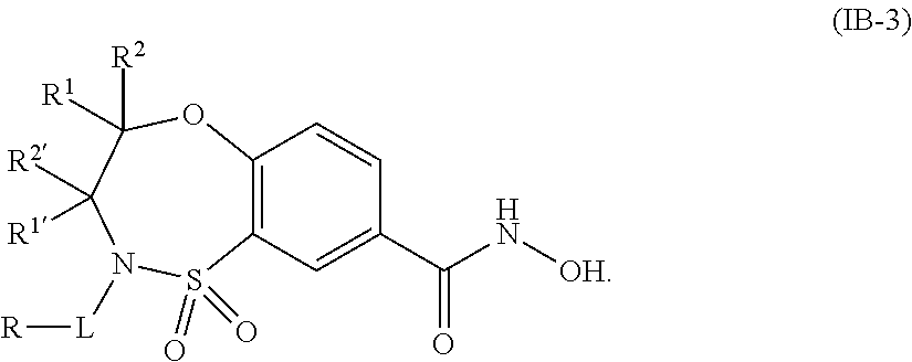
C12=C(C=C(C(N[OH])=O)C=C1)S(=O)(=O)N([L][R])C([R2])([R1])C([R1])([R2])O2
